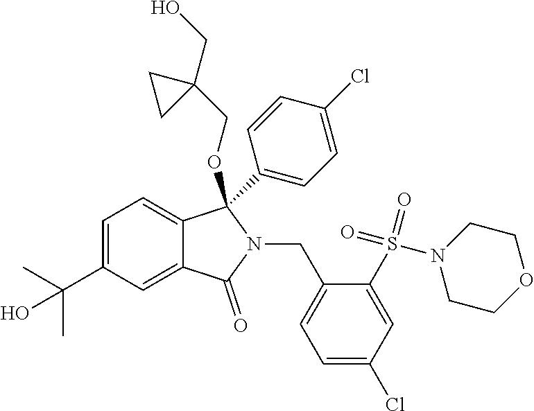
C1=C(C(C)(C)O)C=C2C(=C1)C(C1=CC=C(Cl)C=C1)(OCC1(CO)CC1)N(CC1=CC=C(Cl)C=C1S(=O)(N1CCOCC1)=O)C2=O
